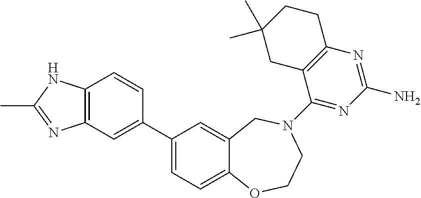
C1(C2=CC3=C(C=C2)NC(C)=N3)=CC=C2C(=C1)CN(C1=NC(N)=NC3=C1CC(C)(C)CC3)CCO2
